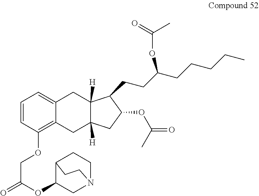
C1=CC(OCC(=O)OC2CN3CCC2CC3)=C2C(=C1)CC1([H])C([H])(C2)CC(OC(=O)C)C1CCC(CCCCC)OC(=O)C
